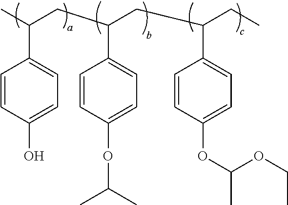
C1=CC(O)=CC=C1C(C)CC(CC(CC)C1=CC=C(OC(C)OCC)C=C1)C1=CC=C(OC(C)C)C=C1
